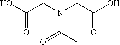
OC(CN(CC(O)=O)C(C)=O)=O
